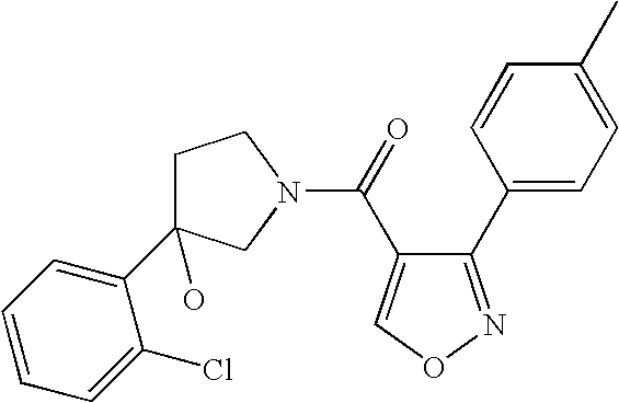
C1C(C2=CC=CC=C2Cl)(O)CN(C(=O)C2=CON=C2C2=CC=C(C)C=C2)C1
